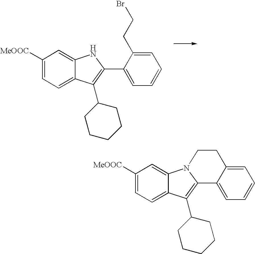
C1([MeOOC])=CC=C2C(=C1)NC(C1=CC=CC=C1CCBr)=C2C1CCCCC1.C1([MeOOC])=CC=C2C(=C1)N1C(=C2C2CCCCC2)C2=CC=CC=C2CC1
